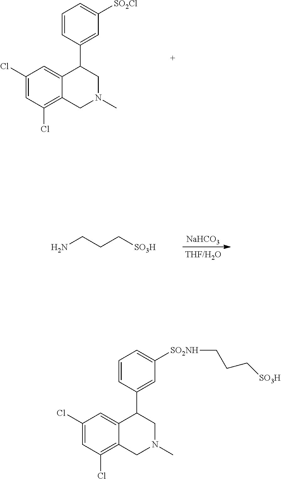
C1(Cl)=CC(Cl)=C2C(=C1)C(C1=CC([SO2Cl])=CC=C1)CN(C)C2.[NaHCO3].NCCC[SO3H].C1(Cl)=CC(Cl)=C2C(=C1)C(C1=CC([SO2NH]CCC[SO3H])=CC=C1)CN(C)C2
